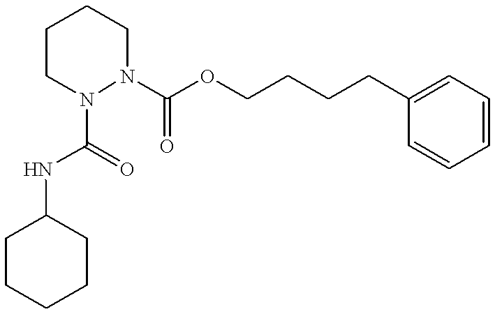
C1C(NC(=O)N2N(C(OCCCCC3=CC=CC=C3)=O)CCCC2)CCCC1
